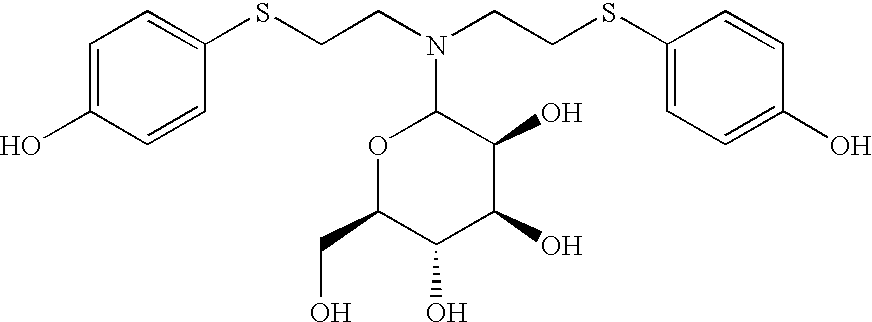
C1=C(O)C=CC(SCCN(CCSC2=CC=C(O)C=C2)C2OC(CO)C(O)C(O)C2O)=C1
